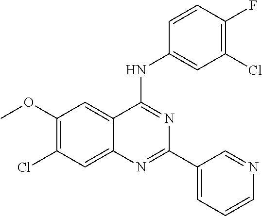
C1(OC)=C(Cl)C=C2C(=C1)C(NC1=CC(Cl)=C(F)C=C1)=NC(C1=CC=CN=C1)=N2
